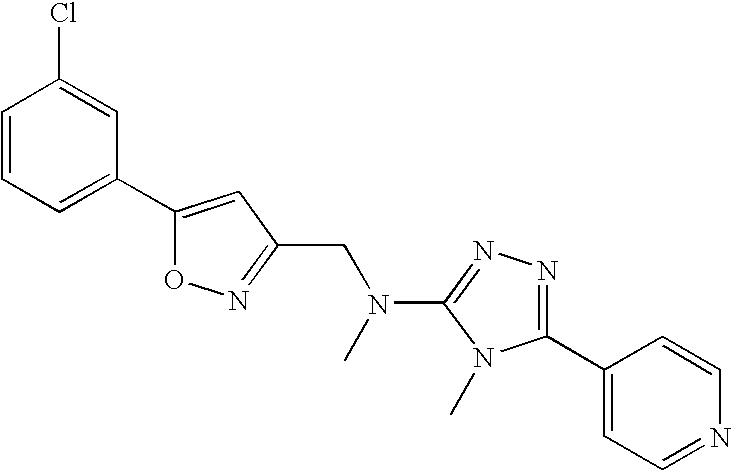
C1=CC=C(C2=CC(CN(C3=NN=C(C4=CC=NC=C4)N3C)C)=NO2)C=C1Cl
